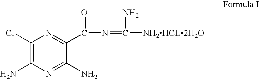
C1(Cl)=C(N)N=C(N)C(C(N=C(N)[NH2HCL2H2O])=O)=N1
